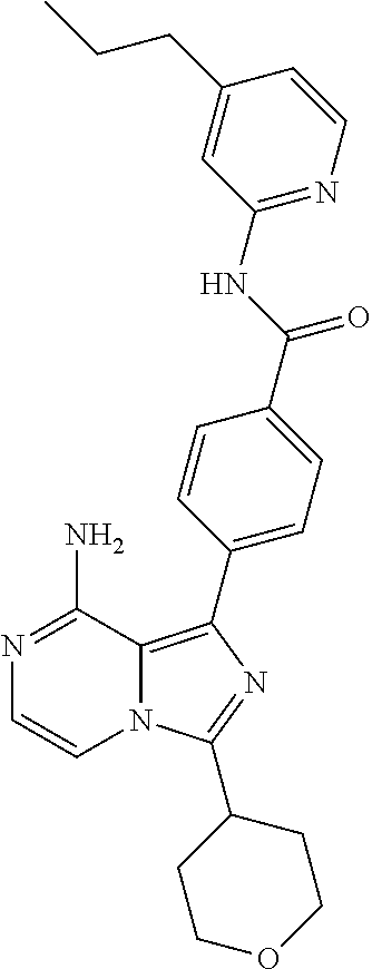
N1=C(N)C2=C(C3=CC=C(C(NC4=NC=CC(CCC)=C4)=O)C=C3)N=C(C3CCOCC3)N2C=C1
